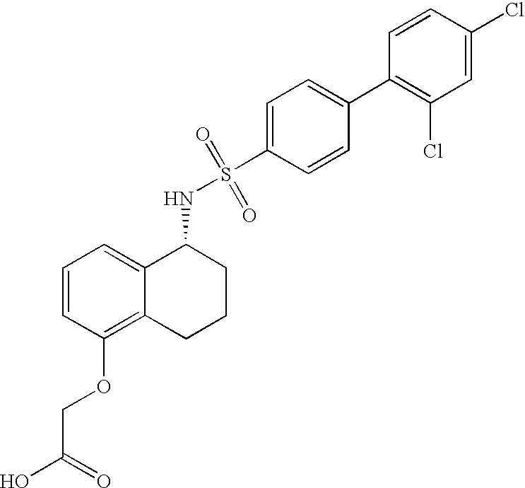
C1=CC(OCC(O)=O)=C2C(=C1)C(NS(=O)(=O)C1=CC=C(C3=C(Cl)C=C(Cl)C=C3)C=C1)CCC2
